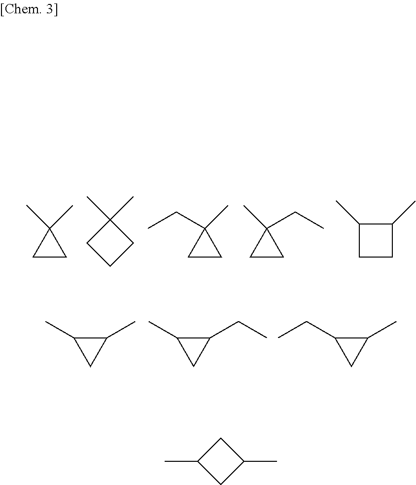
C1CC1(C)C.C1CC(C)(C)C1.C1CC1(CC)C.C1CC1(C)CC.C1CC(C)C1C.C1(C)C(C)C1.C1(CC)C(C)C1.C1(CC)C(C)C1.C1(C)CC(C)C1
